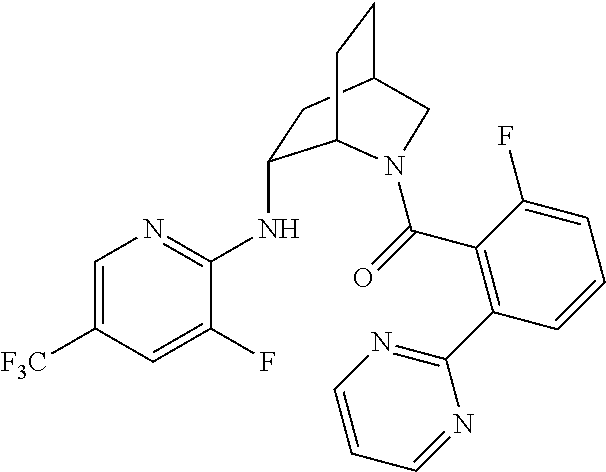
[F3C]C1=CN=C(NC2CC3CCC2N(C(=O)C2=C(C4=NC=CC=N4)C=CC=C2F)C3)C(F)=C1
